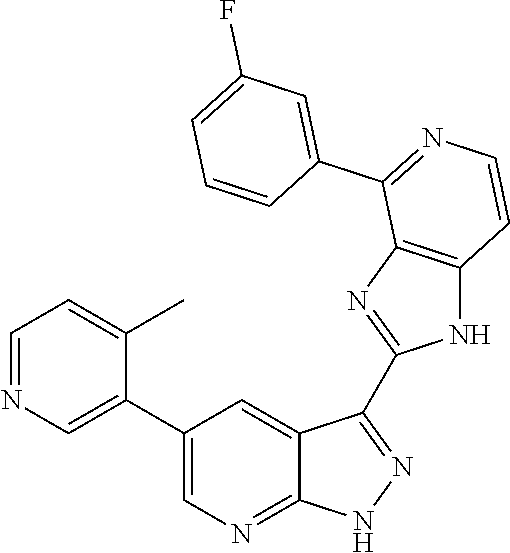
C1=NC=C(C2=CN=C3C(=C2)C(C2=NC4=C(N2)C=CN=C4C2=CC(F)=CC=C2)=NN3)C(C)=C1
